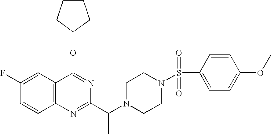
C12=C(C=C(F)C=C1)C(OC1CCCC1)=NC(C(N1CCN(S(=O)(=O)C3=CC=C(OC)C=C3)CC1)C)=N2
